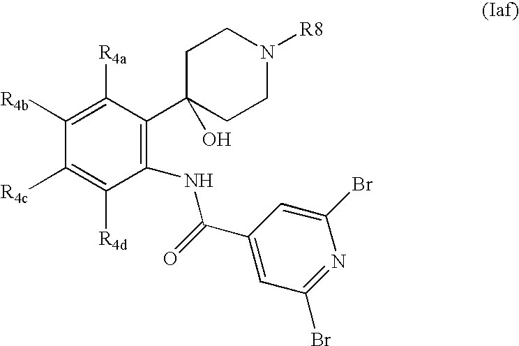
C1([R4b])=C([R4a])C(C2(O)CCN([R8])CC2)=C(NC(C2=CC(Br)=NC(Br)=C2)=O)C([R4d])=C1[R4c]
